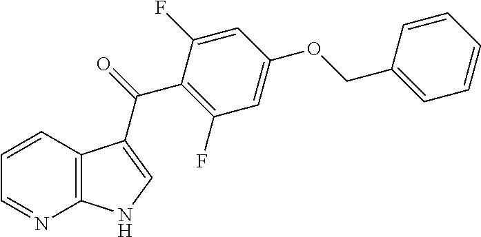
C1=CC2=C(N=C1)NC=C2C(=O)C1=C(F)C=C(OCC2=CC=CC=C2)C=C1F
